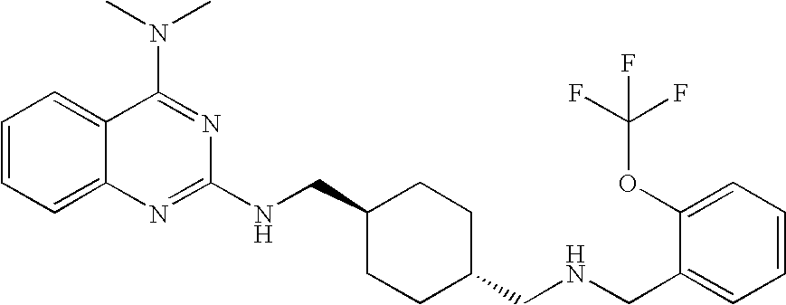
C1=CC=C2C(=C1)C(N(C)C)=NC(NCC1CCC(CNCC3=CC=CC=C3OC(F)(F)F)CC1)=N2
